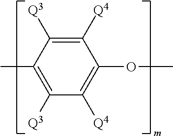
C1([Q4])=C([Q3])C(C)=C([Q3])C([Q4])=C1OC
